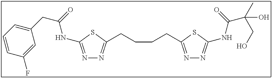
N1=C(NC(CC2=CC=CC(F)=C2)=O)SC(CCCCC2=NN=C(NC(C(O)(C)CO)=O)S2)=N1
